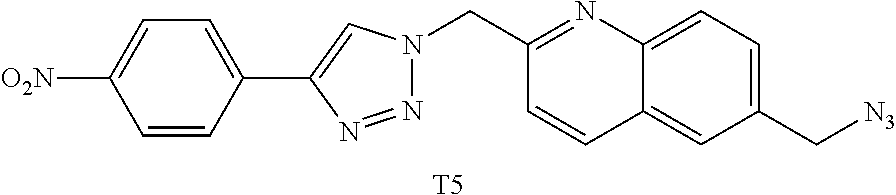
[T5].N1=NC(C2=CC=C([O2N])C=C2)=CN1CC1=NC2=CC=C(C[N3])C=C2C=C1
